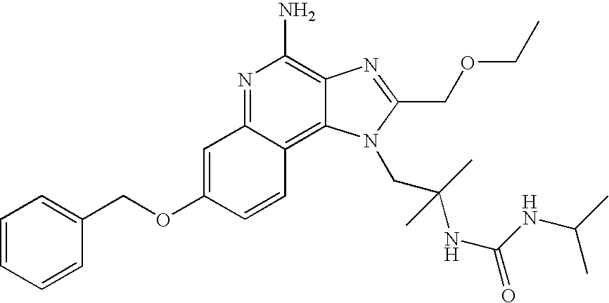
N1=C2C(=C3C(=C1N)N=C(COCC)N3CC(C)(NC(NC(C)C)=O)C)C=CC(OCC1=CC=CC=C1)=C2
